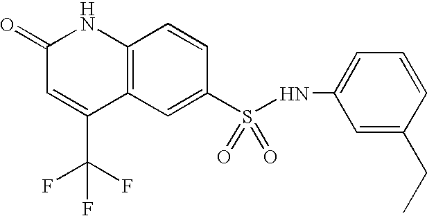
C1(S(NC2=CC=CC(CC)=C2)(=O)=O)=CC2=C(C=C1)NC(=O)C=C2C(F)(F)F
